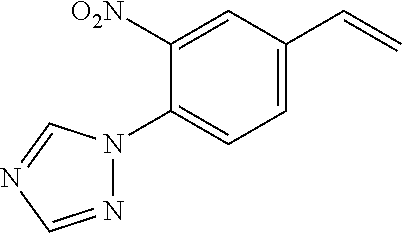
N1=CN=CN1C1=CC=C(C=C)C=C1[O2N]
